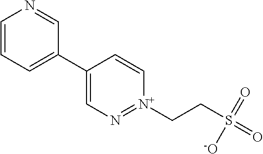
C1=CC=C(C2=CN=[N+](CCS(=O)(=O)[-O])C=C2)C=N1
